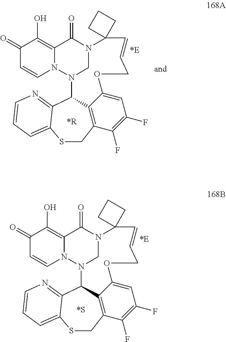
C12N3CN(C(=O)C4=C(O)C(=O)C=CN34)C3(C=CCOC4=CC(F)=C(F)C(=C14)CSC1=CC=CN=C21)CCC3.C12N3CN(C(=O)C4=C(O)C(=O)C=CN34)C3(C=CCOC4=CC(F)=C(F)C(=C14)CSC1=CC=CN=C21)CCC3
